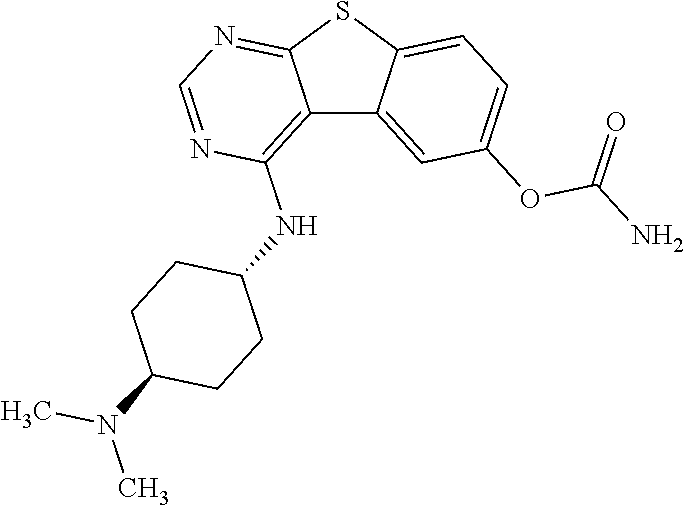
C12=C(NC3CCC(N(C)C)CC3)N=CN=C1SC1=CC=C(OC(=O)N)C=C21
